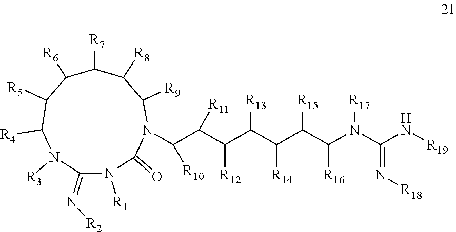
C1(=N[R2])N([R1])C(=O)N(C(C(C(C(C(C(C(N([R17])C(=N[R18])N[R19])[R16])[R15])[R14])[R13])[R12])[R11])[R10])C([R9])C([R8])C([R7])C([R6])C([R5])C([R4])N1[R3]
